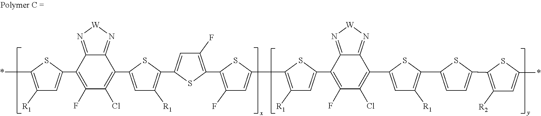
C1(C2=CC([R1])=C(*)S2)=C(F)C(Cl)=C(C2=CC([R1])=C(C3=CC(F)=C(C4=C(F)C=C(C5=C([R1])C=C(C6=C(F)C(Cl)=C(C7=CC([R1])=C(C8=CC=C(C9=C([R2])C=C(*)S9)S8)S7)C7=N[W]N=C76)S5)S4)S3)S2)C2=N[W]N=C12
